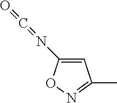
N(=C=O)C1=CC(C)=NO1
